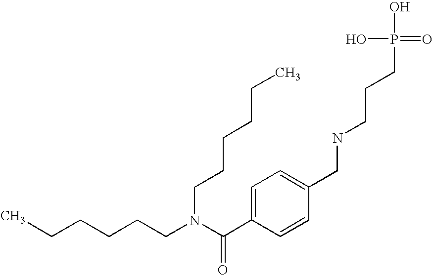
CCCCCCN(C(C1=CC=C(CNCCCP(O)(O)=O)C=C1)=O)CCCCCC
